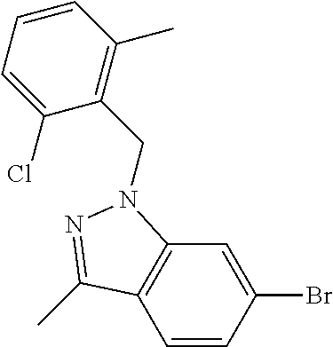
C1=CC(Br)=CC2=C1C(C)=NN2CC1=C(C)C=CC=C1Cl
